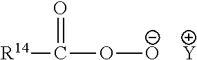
[R14]C(=O)O[O-].[Y]
